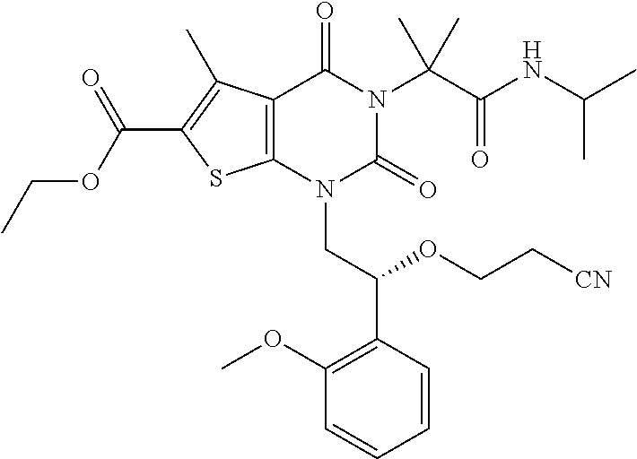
C1=CC(C(OCC[CN])CN2C(=O)N(C(C(=O)NC(C)C)(C)C)C(=O)C3=C2SC(C(OCC)=O)=C3C)=C(OC)C=C1
